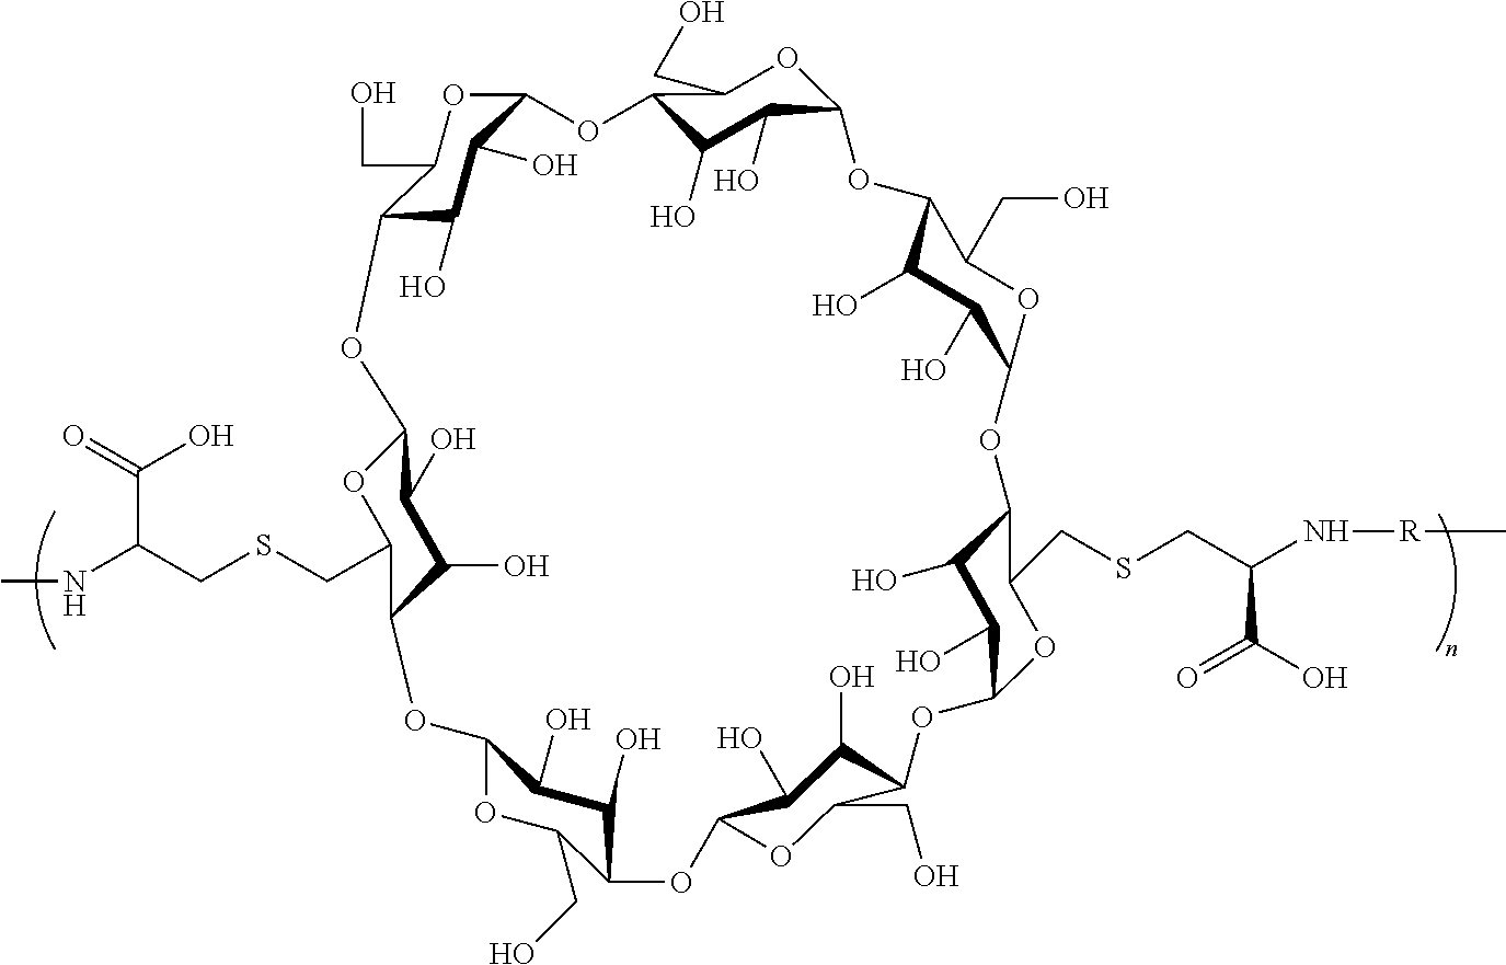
C12C(O)C(O)C(OC1CO)OC1C(O)C(O)C(OC1CO)OC1C(O)C(O)C(OC1CO)OC1C(O)C(O)C(OC1CSCC(N[R]C)C(O)=O)OC1C(CO)OC(C(O)C1O)OC1C(CO)OC(C(O)C1O)OC1C(CSCC(NC)C(=O)O)OC(O2)C(O)C1O
